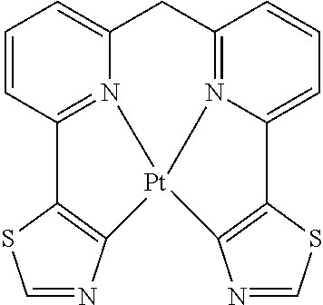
C1C2=CC=CC3=N2[Pt]2(N4=C1C=CC=C4C1=C2N=CS1)C1=C3SC=N1
